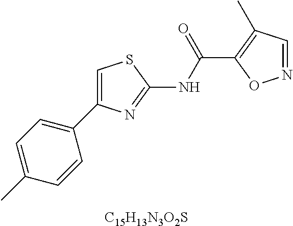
C1=C(C)C=CC(C2=CSC(NC(C3=C(C)C=NO3)=O)=N2)=C1.[C15H13N3O2S]
